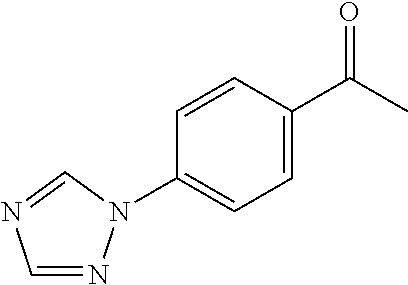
C1=C(C(C)=O)C=CC(N2N=CN=C2)=C1
